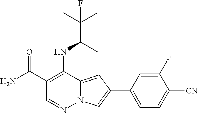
C1(C(N)=O)=C(NC(C(C)(C)F)C)C2=CC(C3=CC=C([CN])C(F)=C3)=CN2N=C1
